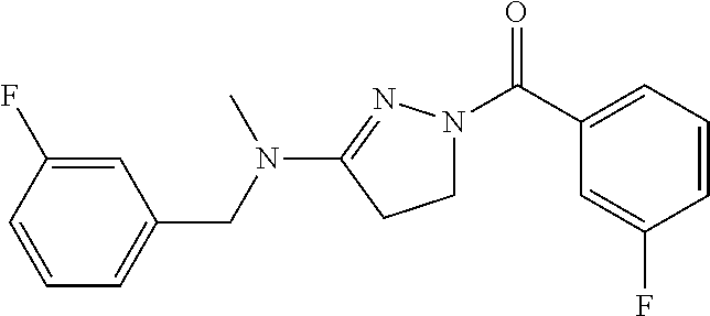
C1=CC=C(CN(C2=NN(C(=O)C3=CC=CC(F)=C3)CC2)C)C=C1F
